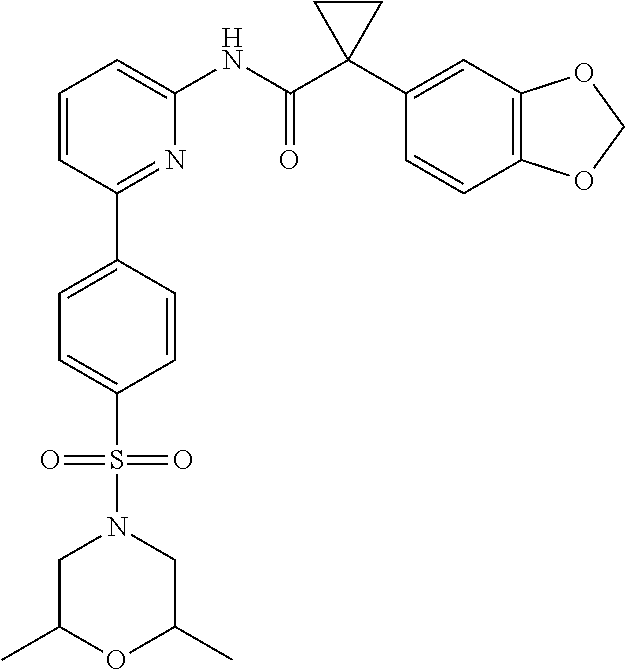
C1=CC(C2=CC=C(S(=O)(=O)N3CC(C)OC(C)C3)C=C2)=NC(NC(C2(C3=CC4=C(C=C3)OCO4)CC2)=O)=C1
